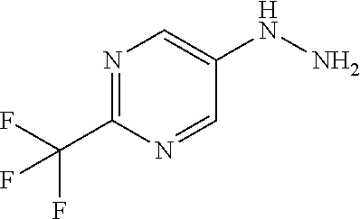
C1(C(F)(F)F)=NC=C(NN)C=N1
